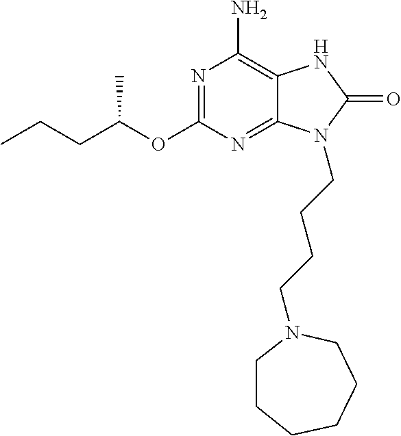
N1=C(OC(CCC)C)N=C2C(=C1N)NC(=O)N2CCCCN1CCCCCC1
